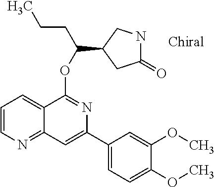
C1(C2=CC3=NC=CC=C3C(OC(CCC)C3CC(=O)NC3)=N2)=CC=C(OC)C(OC)=C1
